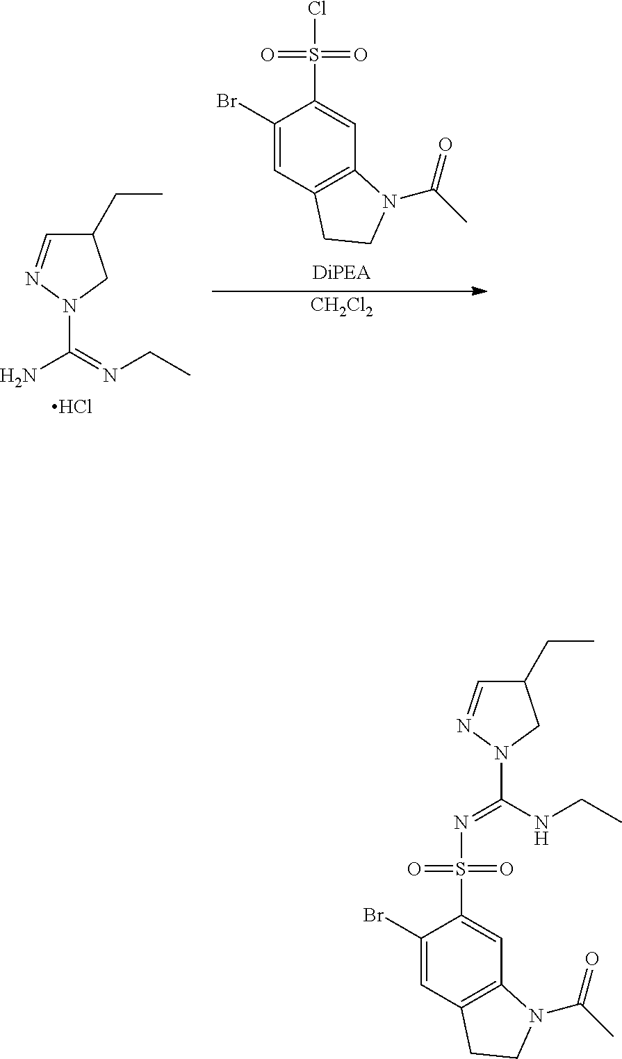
C1(Br)=CC2=C(C=C1S(Cl)(=O)=O)N(C(C)=O)CC2.[CH2Cl2].C1(CC)C=NN(C(N)=NCC)C1.Cl.C1(Br)=CC2=C(C=C1S(N=C(NCC)N1CC(CC)C=N1)(=O)=O)N(C(C)=O)CC2
